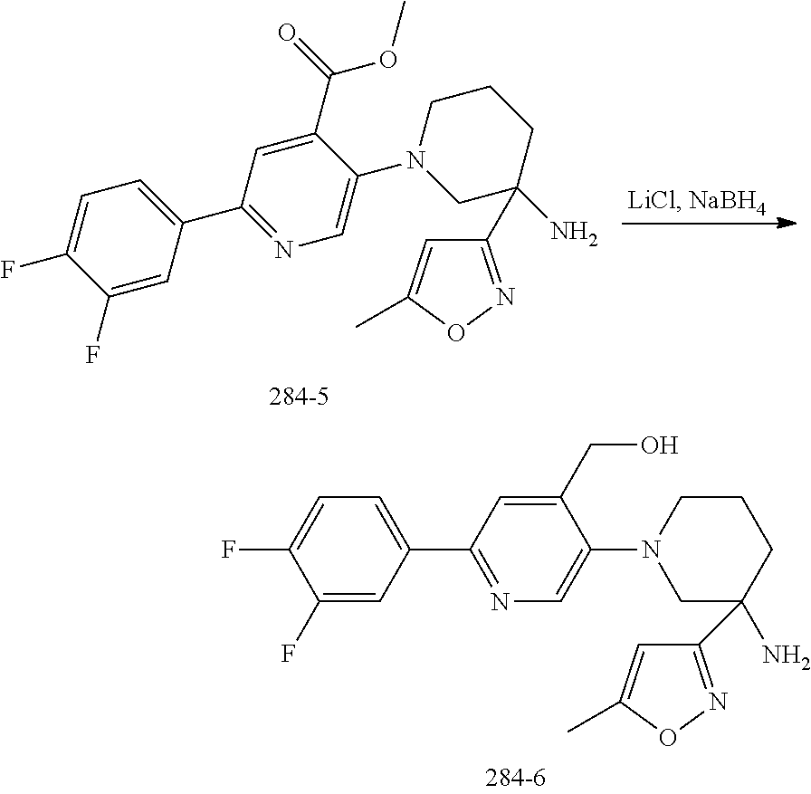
C1(C2=NC=C(N3CC(N)(C4=NOC(C)=C4)CCC3)C(CO)=C2)=CC=C(F)C(F)=C1.C1(N)(C2=NOC(C)=C2)CN(C2=CN=C(C3=CC=C(F)C(F)=C3)C=C2C(=O)OC)CCC1
